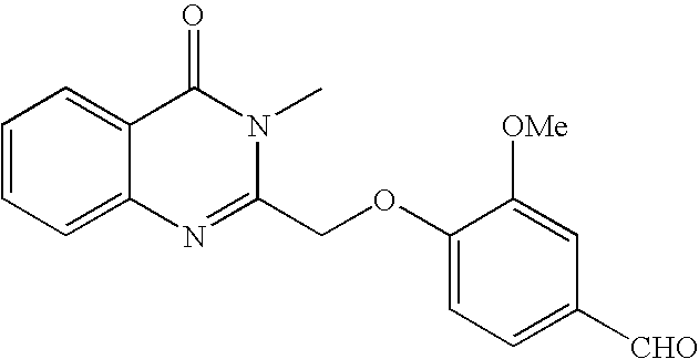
C12=CC=CC=C1N=C(COC1=CC=C([CHO])C=C1[OMe])N(C)C2=O
